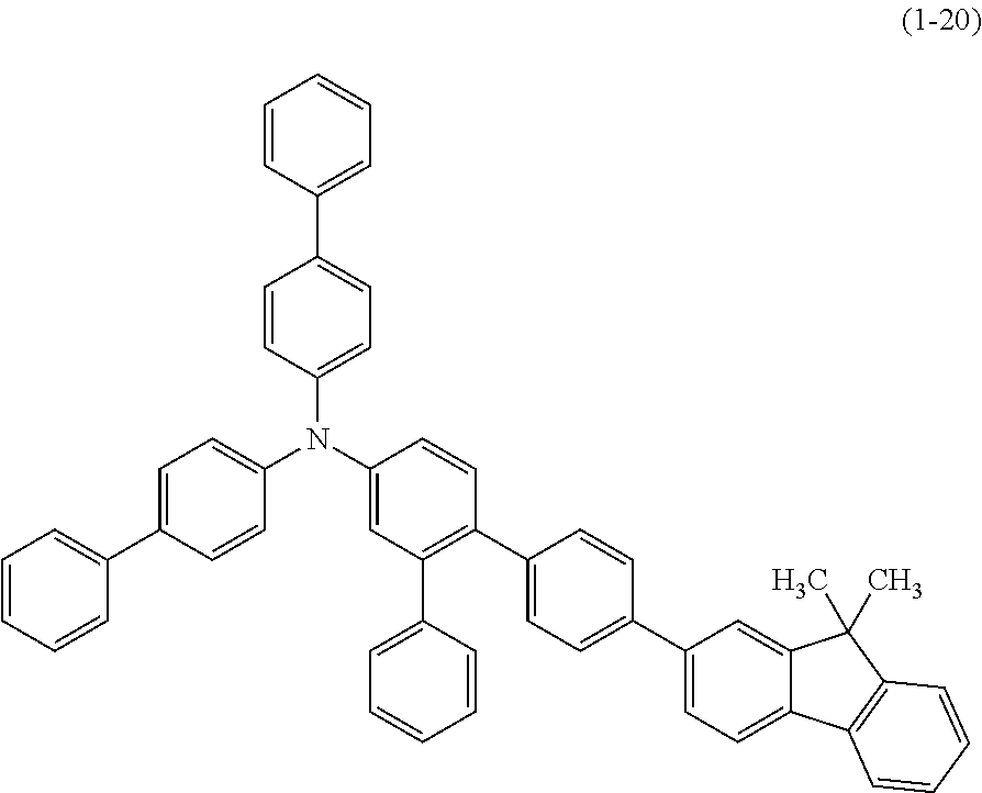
C1=CC=C(C2=CC=C(N(C3=CC(C4=CC=CC=C4)=C(C4=CC=C(C5=CC=C6C(=C5)C(C)(C)C5=C6C=CC=C5)C=C4)C=C3)C3=CC=C(C4=CC=CC=C4)C=C3)C=C2)C=C1
